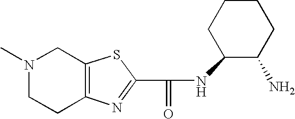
N1(C)CCC2=C(C1)SC(C(=O)NC1C(N)CCCC1)=N2
